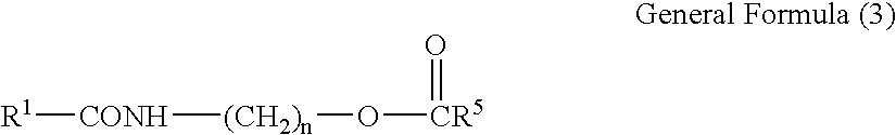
[R1][CONH][(CH2)n]O[CR5]=O
